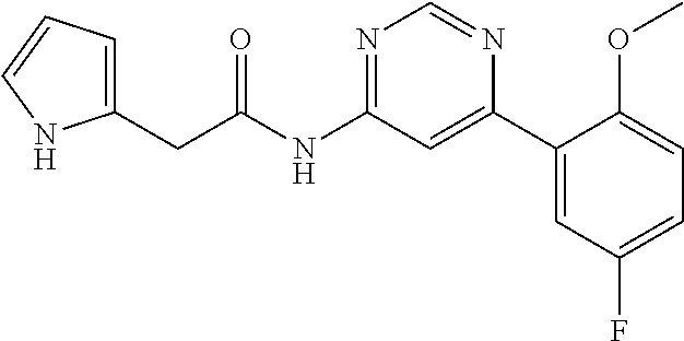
C1(CC(NC2=NC=NC(C3=CC(F)=CC=C3OC)=C2)=O)=CC=CN1
